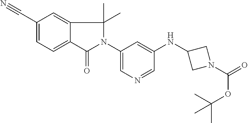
C1(C#N)=CC=C2C(=C1)C(C)(C)N(C1=CN=CC(NC3CN(C(=O)OC(C)(C)C)C3)=C1)C2=O
